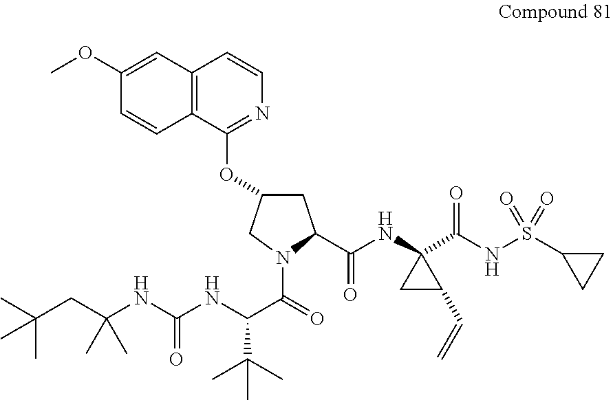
C1C(OC2=NC=CC3=C2C=CC(OC)=C3)CN(C(=O)C(NC(=O)NC(CC(C)(C)C)(C)C)C(C)(C)C)C1C(NC1(C(NS(C2CC2)(=O)=O)=O)CC1C=C)=O
